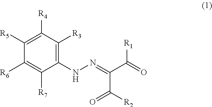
C1(NN=C(C(=O)[R1])C([R2])=O)=C([R3])C([R4])=C([R5])C([R6])=C1[R7]
